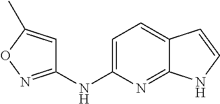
C1=C(NC2=NOC(C)=C2)N=C2C(=C1)C=CN2
